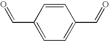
C1=C(C=O)C=CC(C=O)=C1
